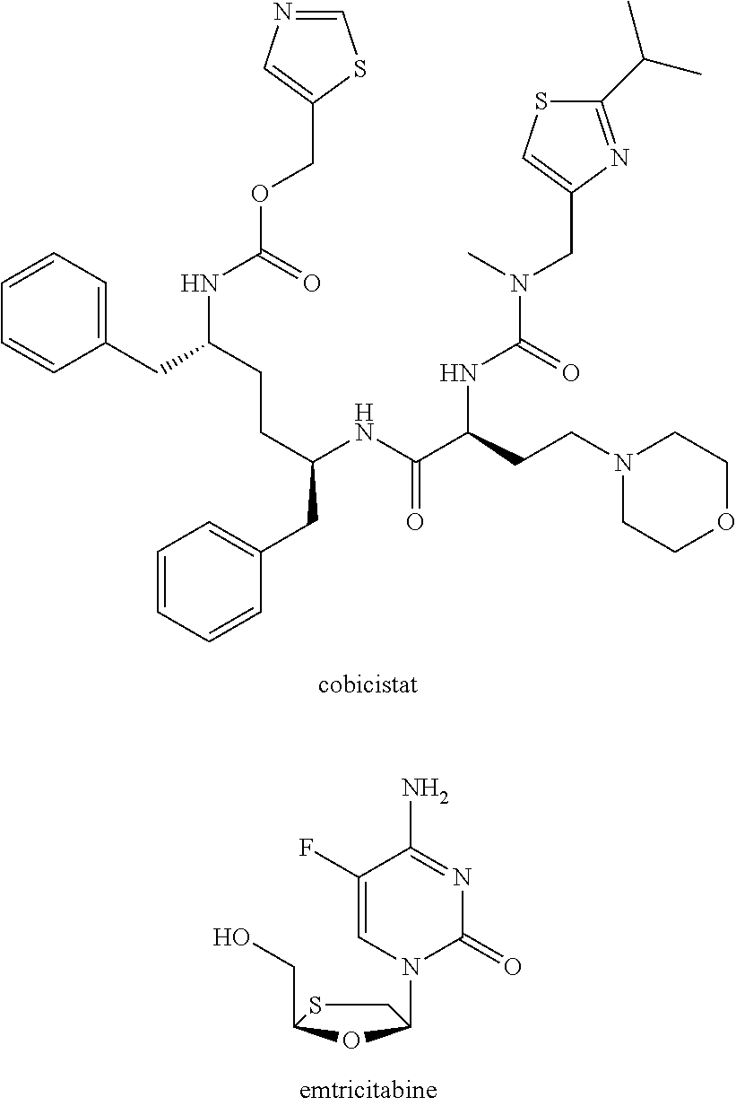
C1(CC(NC(OCC2=CN=CS2)=O)CCC(NC(C(CCN2CCOCC2)NC(N(CC2=CSC(C(C)C)=N2)C)=O)=O)CC2=CC=CC=C2)=CC=CC=C1.C1(F)=CN(C2CSC(CO)O2)C(=O)N=C1N
